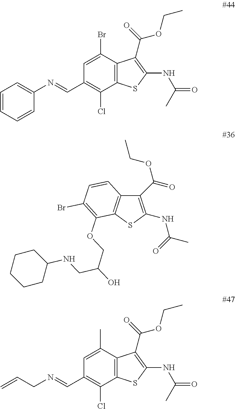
C12=C(C(Br)=CC(C=NC3=CC=CC=C3)=C1Cl)C(C(=O)OCC)=C(NC(=O)C)S2.C1(C(=O)OCC)=C(NC(C)=O)SC2=C1C=CC(Br)=C2OCC(O)CNC1CCCCC1.C12=C(C(C)=CC(C=NCC=C)=C1Cl)C(C(=O)OCC)=C(NC(=O)C)S2
